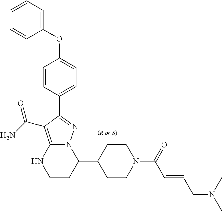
C1(C2CCN(C(=O)C=CCN(C)C)CC2)N2C(=C(C(N)=O)C(C3=CC=C(OC4=CC=CC=C4)C=C3)=N2)NCC1
